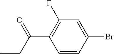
C1=CC(Br)=CC(F)=C1C(CC)=O
